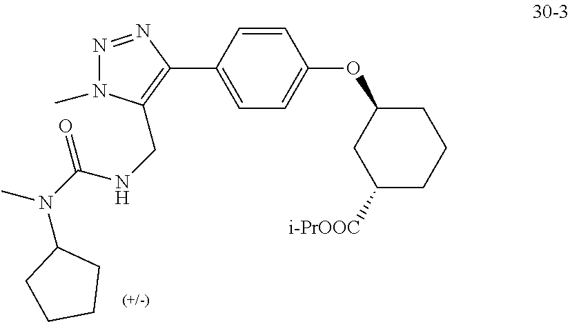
C1=CC(C2=C(CNC(N(C3CCCC3)C)=O)N(C)N=N2)=CC=C1OC1CC([i-PrOOC])CCC1
